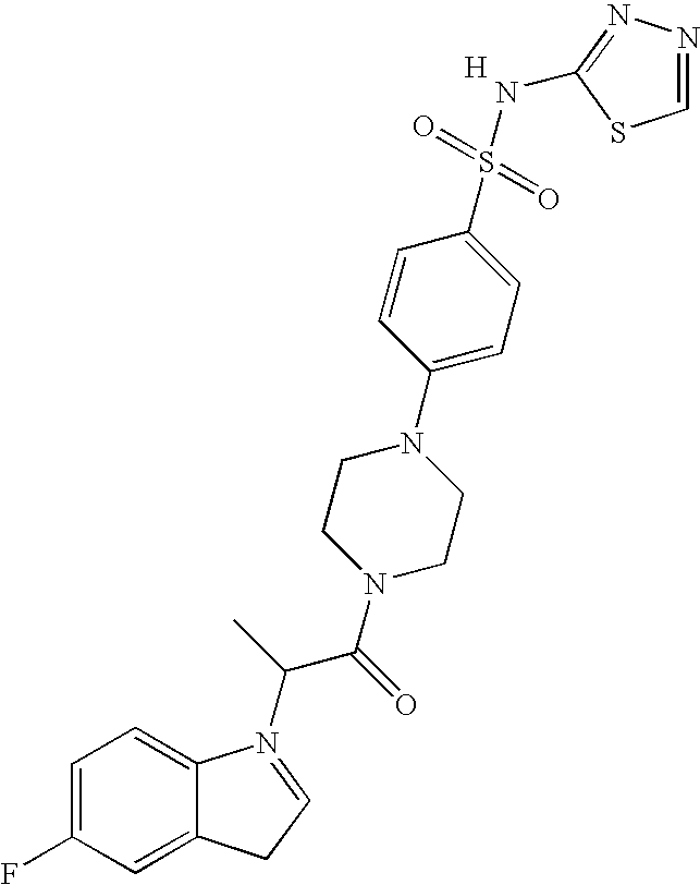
C1=C(F)C=C2C(=C1)N(C(C(N1CCN(C3=CC=C(S(=O)(=O)NC4=NN=CS4)C=C3)CC1)=O)C)=CC2.[H]
